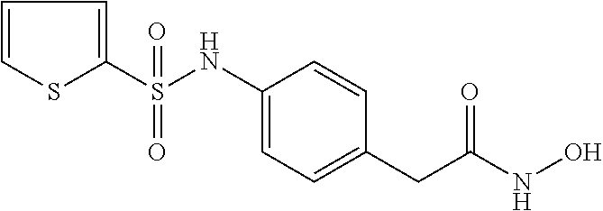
C1(S(NC2=CC=C(CC(NO)=O)C=C2)(=O)=O)=CC=CS1
